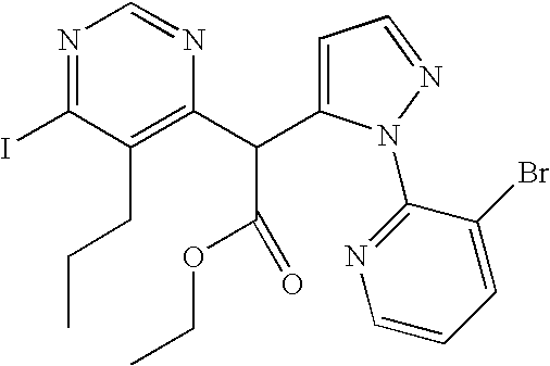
C1=C(C(C2=C(CCC)C(I)=NC=N2)C(=O)OCC)N(C2=NC=CC=C2Br)N=C1
